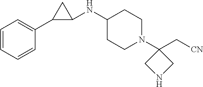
C1=CC=CC(C2C(NC3CCN(C4(C[CN])CNC4)CC3)C2)=C1
